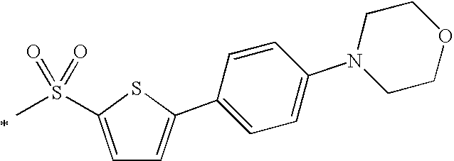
C1=C(S(=O)(=O)C)SC(C2=CC=C(N3CCOCC3)C=C2)=C1
